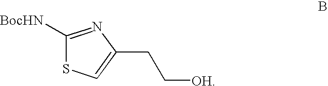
C1([BocHN])=NC(CC[OH])=CS1
